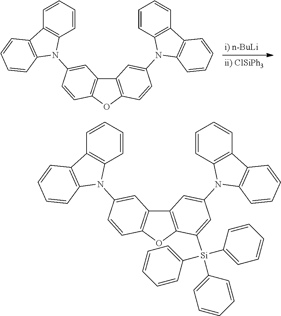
C12=C(OC3=C1C=C(N1C4=C(C=CC=C4)C4=C1C=CC=C4)C=C3)C=CC(N1C3=C(C=CC=C3)C3=C1C=CC=C3)=C2.C12=C(OC3=C1C=C(N1C4=C(C=CC=C4)C4=C1C=CC=C4)C=C3)C([Si](C1=CC=CC=C1)(C1=CC=CC=C1)C1=CC=CC=C1)=CC(N1C3=C(C=CC=C3)C3=C1C=CC=C3)=C2
